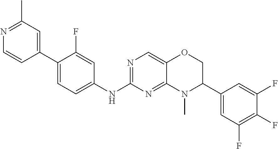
N1=C(C)C=C(C2=CC=C(NC3=NC=C4C(=N3)N(C)C(C3=CC(F)=C(F)C(F)=C3)CO4)C=C2F)C=C1
